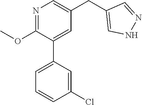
N1=C(OC)C(C2=CC=CC(Cl)=C2)=CC(CC2=CNN=C2)=C1
